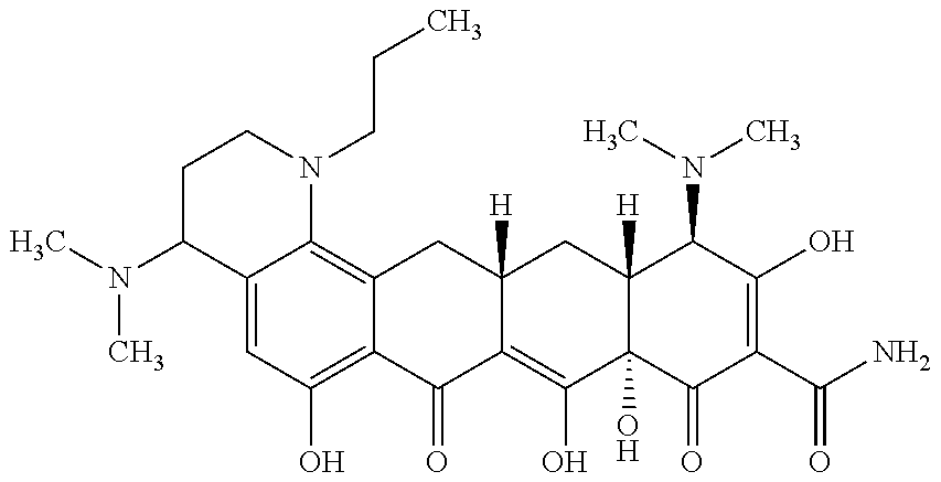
CN(C1C2=CC(O)=C3C(=C2N(CCC)CC1)CC1([H])C(=C(O)C2(O)C([H])(C1)C(N(C)C)C(O)=C(C(N)=O)C2=O)C3=O)C
